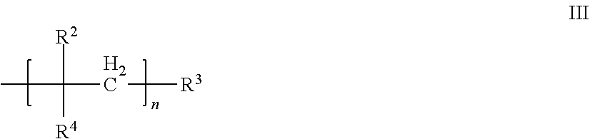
CC([R2])([R4])C[R3]
